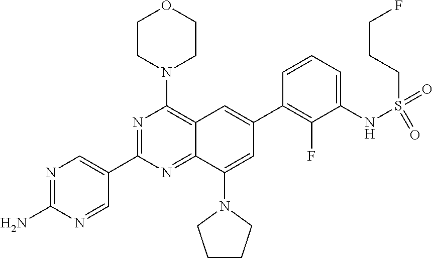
N1=C(N)N=CC(C2=NC(N3CCOCC3)=C3C(=N2)C(N2CCCC2)=CC(C2=C(F)C(NS(=O)(=O)CCCF)=CC=C2)=C3)=C1
